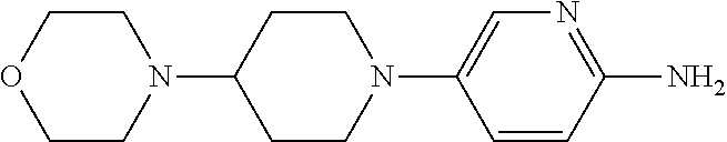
N1(C2CCN(C3=CN=C(N)C=C3)CC2)CCOCC1
